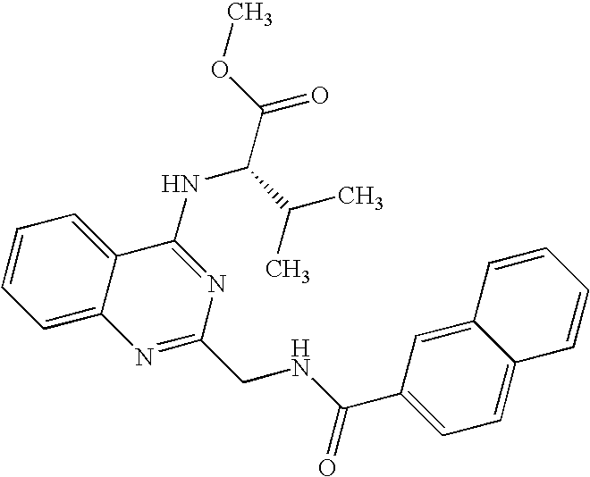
C1=CC=C2C(=C1)C(NC(C(C)C)C(=O)OC)=NC(CNC(=O)C1=CC=C3C(=C1)C=CC=C3)=N2
